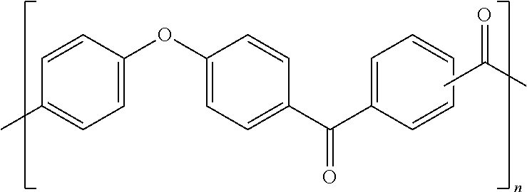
C1=CC(OC2=CC=C(C(=O)C3=CC=CC=C3)C=C2)=CC=C1C.CC(C)=O
